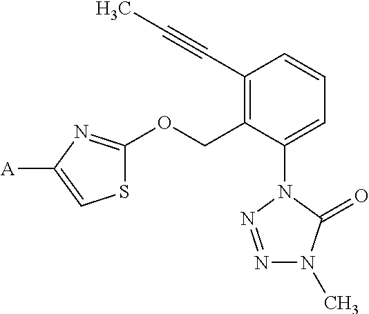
C1(C#CC)=C(COC2=NC([A])=CS2)C(N2N=NN(C)C2=O)=CC=C1
